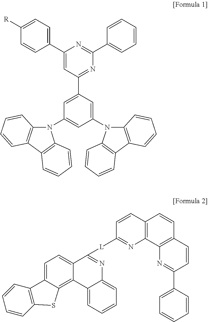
C1=CC2=C(N=C1[L]C1=NC3=CC=CC=C3C3=C4C(=CC=C13)C1=C(C=CC=C1)S4)C1=C(C=C2)C=CC(C2=CC=CC=C2)=N1.C1(C2=CC=C([R])C=C2)=CC(C2=CC(N3C4=C(C5=C3C=CC=C5)C=CC=C4)=CC(N3C4=C(C5=C3C=CC=C5)C=CC=C4)=C2)=NC(C2=CC=CC=C2)=N1
